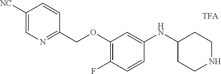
C1([NC])=CN=C(COC2=C(F)C=CC(NC3CCNCC3)=C2)C=C1
